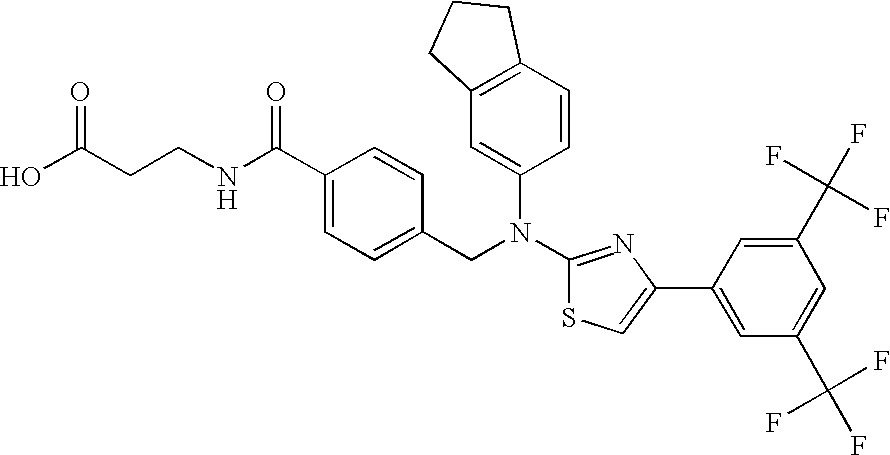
C(CCNC(C1=CC=C(CN(C2=CC3=C(C=C2)CCC3)C2=NC(C3=CC(C(F)(F)F)=CC(C(F)(F)F)=C3)=CS2)C=C1)=O)(O)=O
